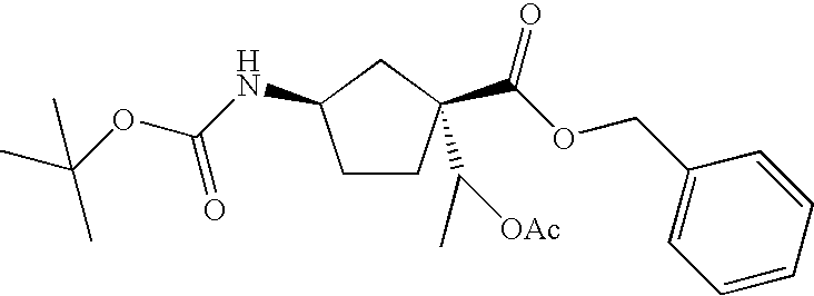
O(C(=O)C1(C(C)[OAc])CCC(NC(OC(C)(C)C)=O)C1)CC1=CC=CC=C1
